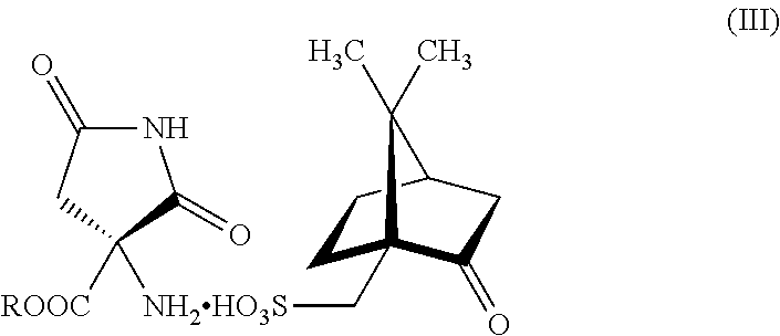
N1C(=O)CC([NH2HO3S]CC23CCC(CC2=O)C3(C)C)([ROOC])C1=O
